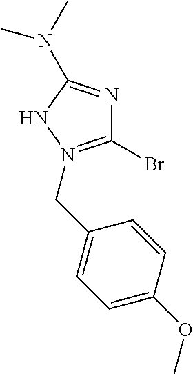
C1(Br)=N(CC2=CC=C(OC)C=C2)NC(N(C)C)=N1
